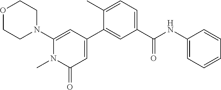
O1CCN(C2=CC(C3=CC(C(NC4=CC=CC=C4)=O)=CC=C3C)=CC(=O)N2C)CC1
